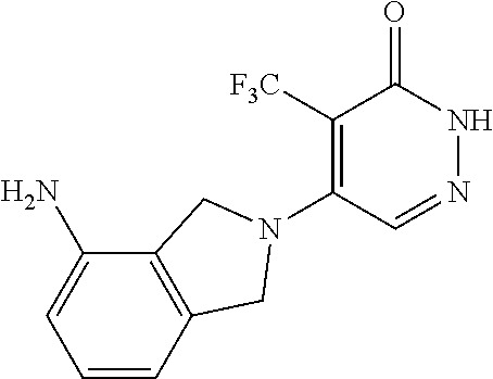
C1([F3C])=C(N2CC3=C(C(N)=CC=C3)C2)C=NNC1=O
